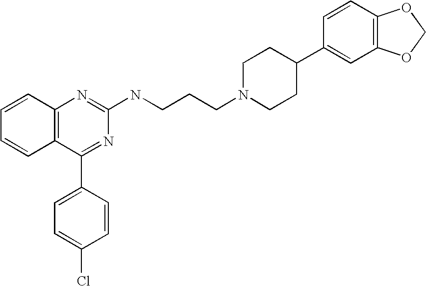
C1=CC2=C(C=C1)C(C1=CC=C(Cl)C=C1)=NC(NCCCN1CCC(C3=CC4=C(C=C3)OCO4)CC1)=N2
